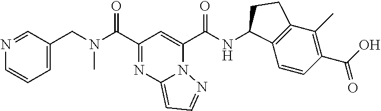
C1=C(CN(C(C2=NC3=CC=NN3C(C(NC3C4=C(C(C)=C(C(O)=O)C=C4)CC3)=O)=C2)=O)C)C=NC=C1
